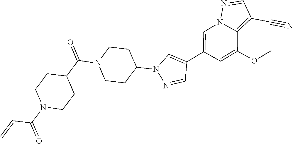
C1=C(C2=CN(C3CCN(C(C4CCN(C(=O)C=C)CC4)=O)CC3)N=C2)C=C(OC)C2=C(C#N)C=NN12
